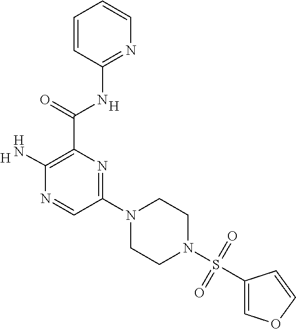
C1=CC(NC(C2=C(N)N=CC(N3CCN(S(C4=COC=C4)(=O)=O)CC3)=N2)=O)=NC=C1.[H].[H]
